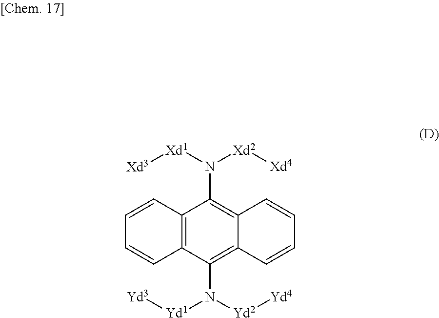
C1=CC2=C(C=C1)C(N([Yd1][Yd3])[Yd2][Yd4])=C1C(=C2N([Xd2][Xd4])[Xd1][Xd3])C=CC=C1
